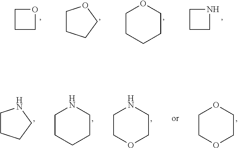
C1CCCCO1.C1CCCO1.C1CCO1.C1CCN1.C1CCCCN1.C1CCCN1.C1COCCN1.C1COCCO1
